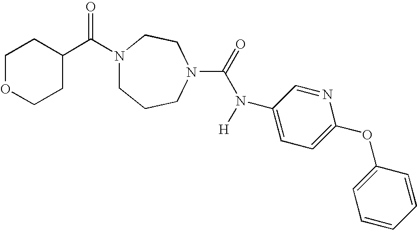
N1(C(C2CCOCC2)=O)CCCN(C(=O)N([H])C2=CC=C(OC3=CC=CC=C3)N=C2)CC1
